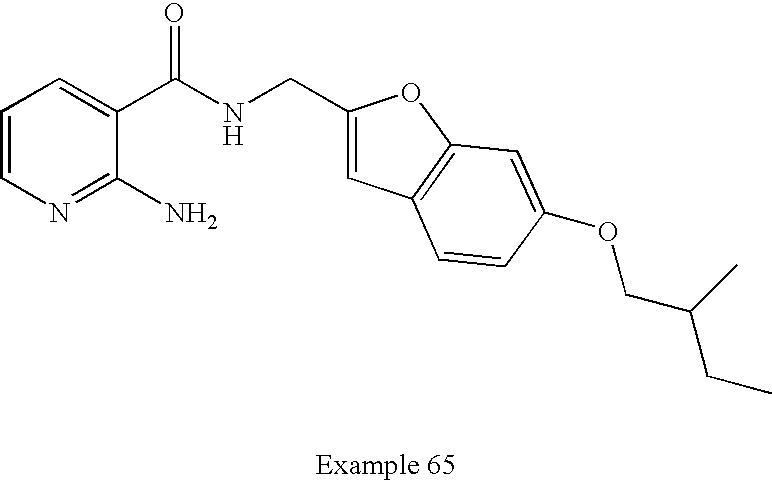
C1=CN=C(N)C(C(NCC2=CC3=C(O2)C=C(OCC(CC)C)C=C3)=O)=C1
